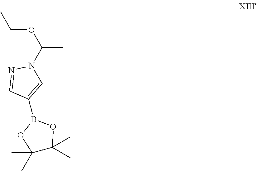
N1(C(OCC)C)N=CC(B2OC(C)(C)C(C)(C)O2)=C1
